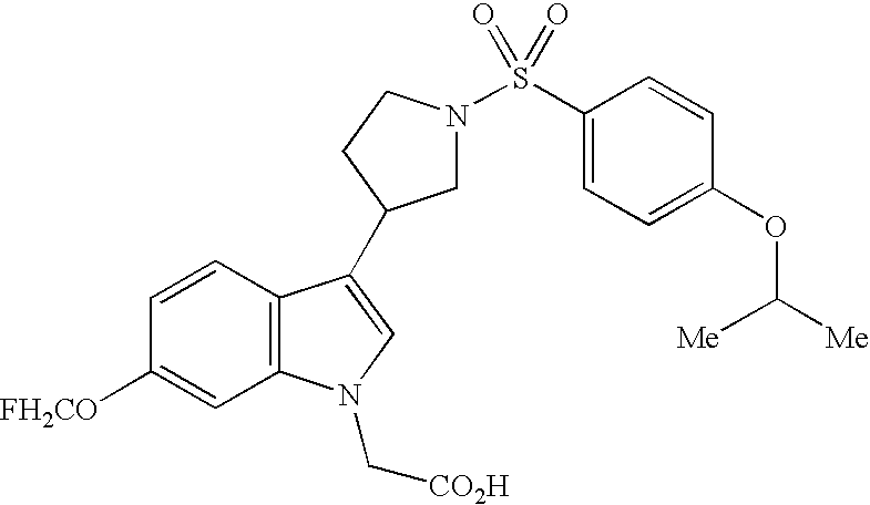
C1N(S(C2=CC=C(OC([Me])[Me])C=C2)(=O)=O)CCC1C1=CN(C[CO2H])C2=C1C=CC([FH2CO])=C2
